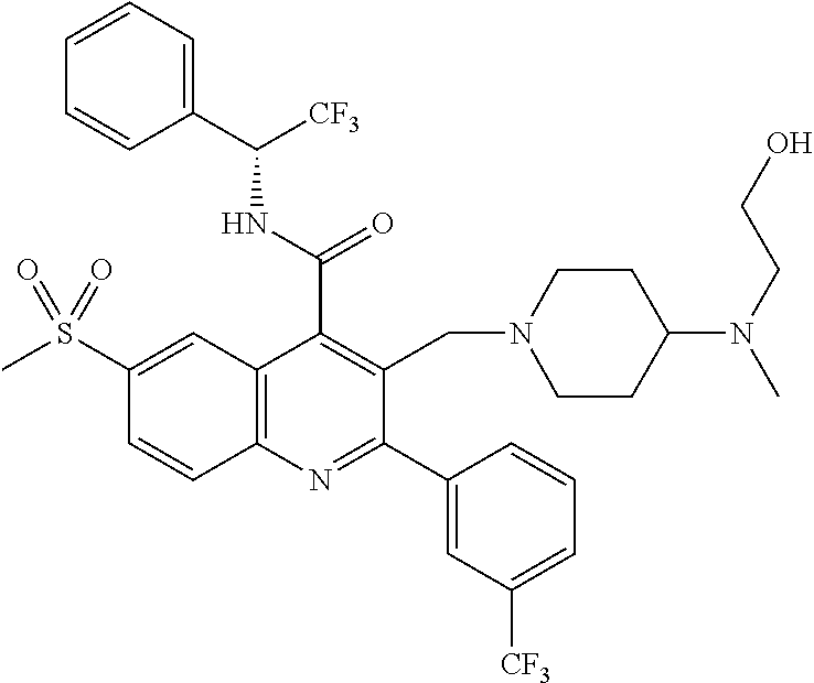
C1(C(=O)NC([CF3])C2=CC=CC=C2)=C(CN2CCC(N(CCO)C)CC2)C(C2=CC([CF3])=CC=C2)=NC2=C1C=C(S(C)(=O)=O)C=C2
